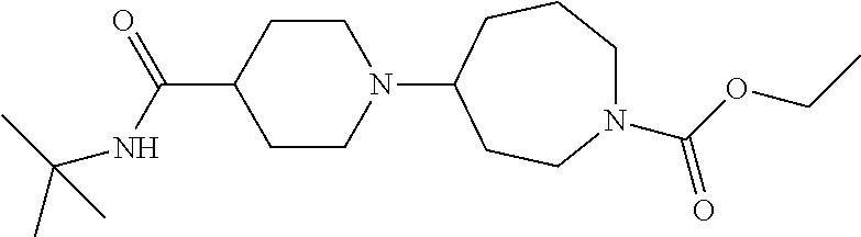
C1CN(C2CCN(C(OCC)=O)CCC2)CCC1C(=O)NC(C)(C)C
